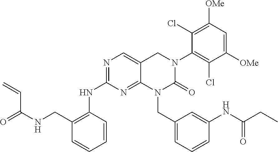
N(C1=NC=C2C(=N1)N(CC1=CC=CC(NC(CC)=O)=C1)C(=O)N(C1=C(Cl)C([OMe])=CC([OMe])=C1Cl)C2)C1=C(CNC(C=C)=O)C=CC=C1
